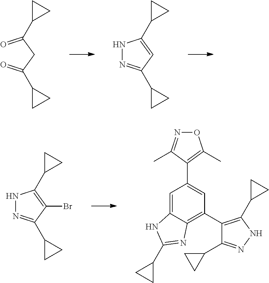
O=C(CC(=O)C1CC1)C1CC1.N1N=C(C2CC2)C=C1C1CC1.N1N=C(C2CC2)C(Br)=C1C1CC1.C1(C2=C3C(=CC(C4=C(C)ON=C4C)=C2)NC(C2CC2)=N3)=C(C2CC2)NN=C1C1CC1
